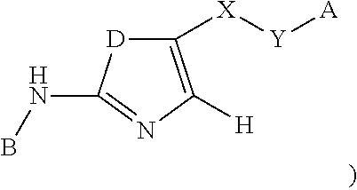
C1([X][Y][A])=C([H])N=C(NB)[D]1
